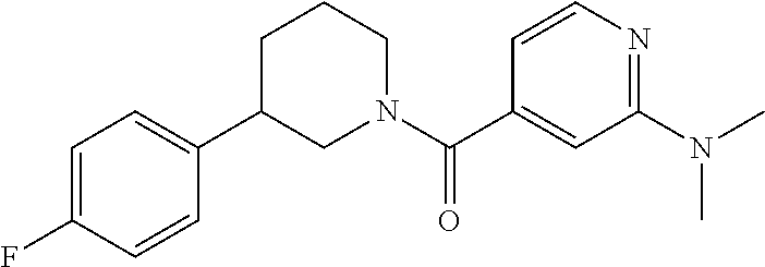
C1=CN=C(N(C)C)C=C1C(N1CCCC(C2=CC=C(F)C=C2)C1)=O
